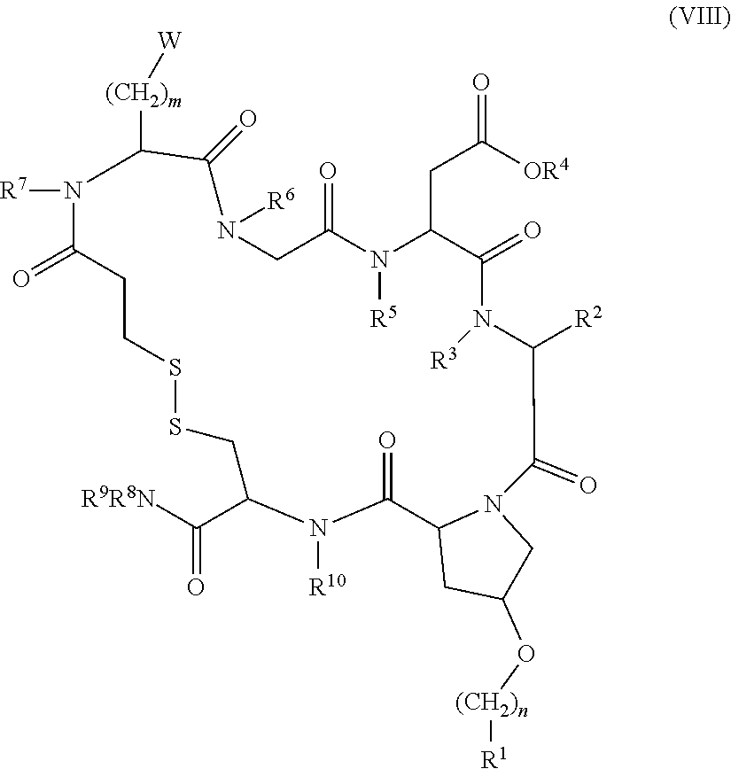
C1SSCC(C([R9R8N])=O)N([R10])C(=O)C2CC(O[(CH2)n][R1])CN2C(=O)C([R2])N([R3])C(=O)C(CC([OR4])=O)N([R5])C(=O)CN([R6])C(=O)C([(CH2)m][W])N([R7])C(=O)C1
